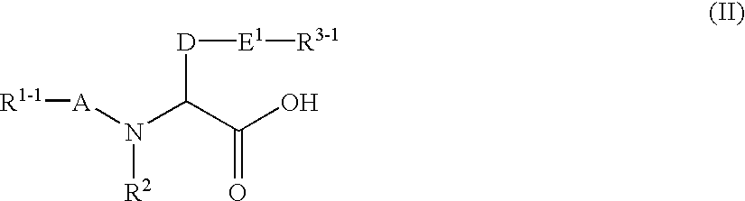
[A](N(C(C(O)=O)[D][E1][R3-1])[R2])[R1-1]
